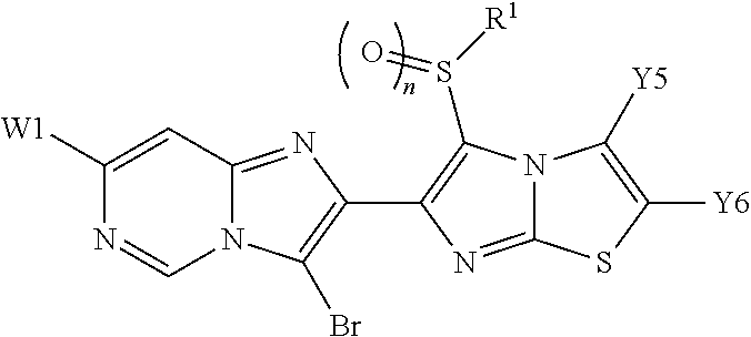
N12C(=NC(C3=C(S([R1])=O)N4C(=N3)SC([Y6])=C4[Y5])=C1Br)C=C([W1])N=C2
